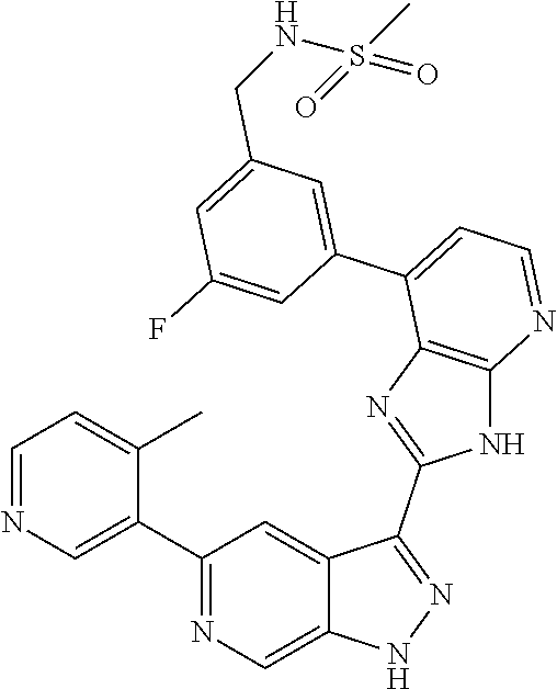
C1(C2=CN=CC=C2C)=NC=C2C(=C1)C(C1=NC3=C(N1)N=CC=C3C1=CC(CNS(C)(=O)=O)=CC(F)=C1)=NN2
